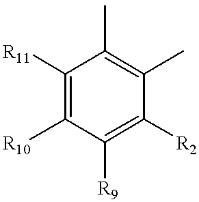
C1([R11])=C([R10])C([R9])=C([R2])C(C)=C1C
